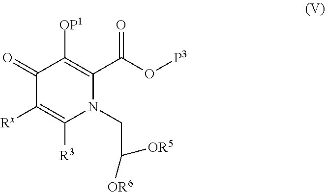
C1(=O)C([Rx])=C([R3])N(CC([OR6])[OR5])C(C(O[P3])=O)=C1[OP1]
